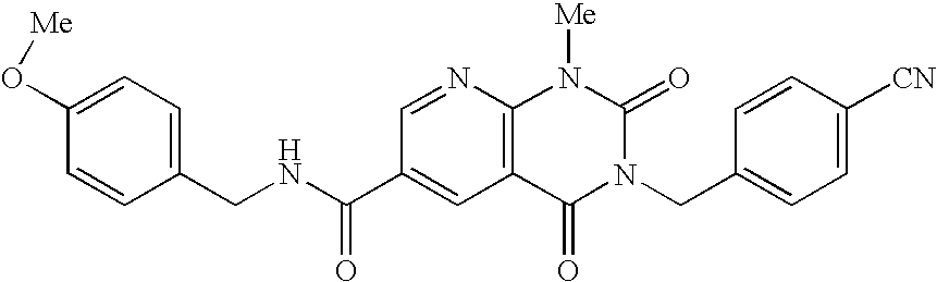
C1(O[Me])=CC=C(CNC(=O)C2=CC3=C(N=C2)N([Me])C(=O)N(CC2=CC=C([CN])C=C2)C3=O)C=C1
